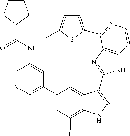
C1=C(C2=CC(F)=C3C(=C2)C(C2=NC4=C(N2)C=CN=C4C2=CC=C(C)S2)=NN3)C=C(NC(C2CCCC2)=O)C=N1
